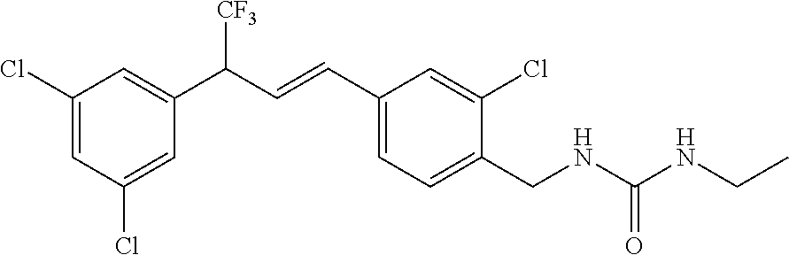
C1(Cl)=CC(Cl)=CC(C(C=CC2=CC=C(CNC(NCC)=O)C(Cl)=C2)[CF3])=C1
